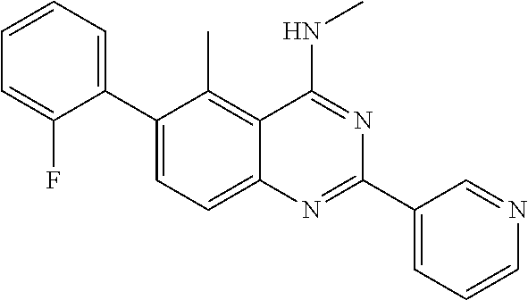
C1(C2=CC=CC=C2F)=CC=C2C(=C1C)C(NC)=NC(C1=CC=CN=C1)=N2
